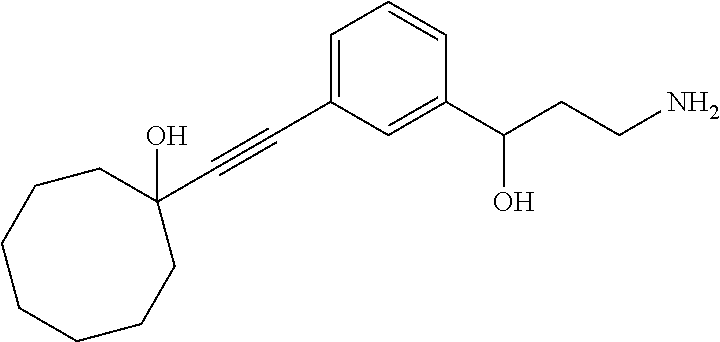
C1CCCCC(O)(C#CC2=CC=CC(C(CCN)O)=C2)CC1
